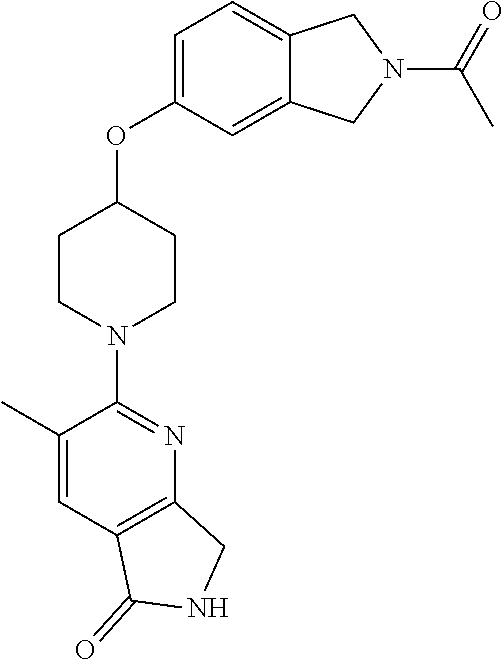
C1CN(C2=NC3=C(C=C2C)C(=O)NC3)CCC1OC1=CC=C2C(=C1)CN(C(=O)C)C2
